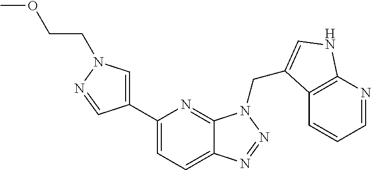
C1(C2=CN(CCOC)N=C2)=CC=C2C(=N1)N(CC1=CNC3=C1C=CC=N3)N=N2
